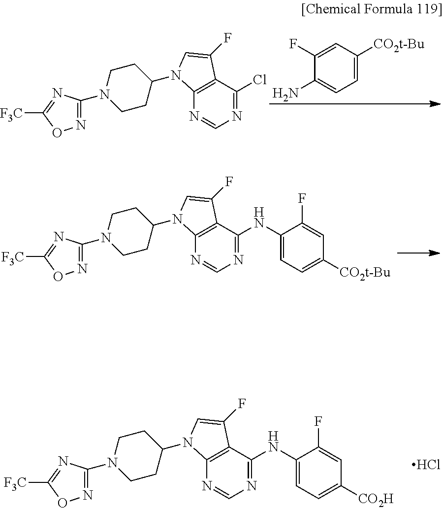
C1=C([CO2t-Bu])C=C(F)C(N)=C1.N1=C(Cl)C2=C(N=C1)N(C1CCN(C3=NOC([F3C])=N3)CC1)C=C2F.N1=C(NC2=CC=C([CO2t-Bu])C=C2F)C2=C(N=C1)N(C1CCN(C3=NOC([F3C])=N3)CC1)C=C2F.N1=C(NC2=CC=C([CO2H])C=C2F)C2=C(N=C1)N(C1CCN(C3=NOC([F3C])=N3)CC1)C=C2F.Cl
